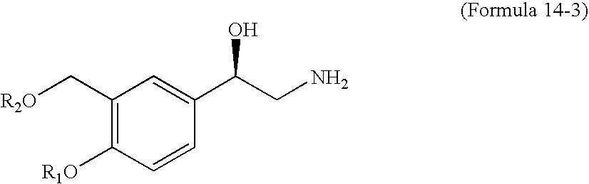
C1(C[R2O])=C([R1O])C=CC(C(CN)O)=C1
